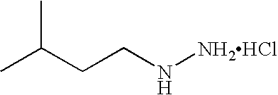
CC(CCN[NH2HCl])C
